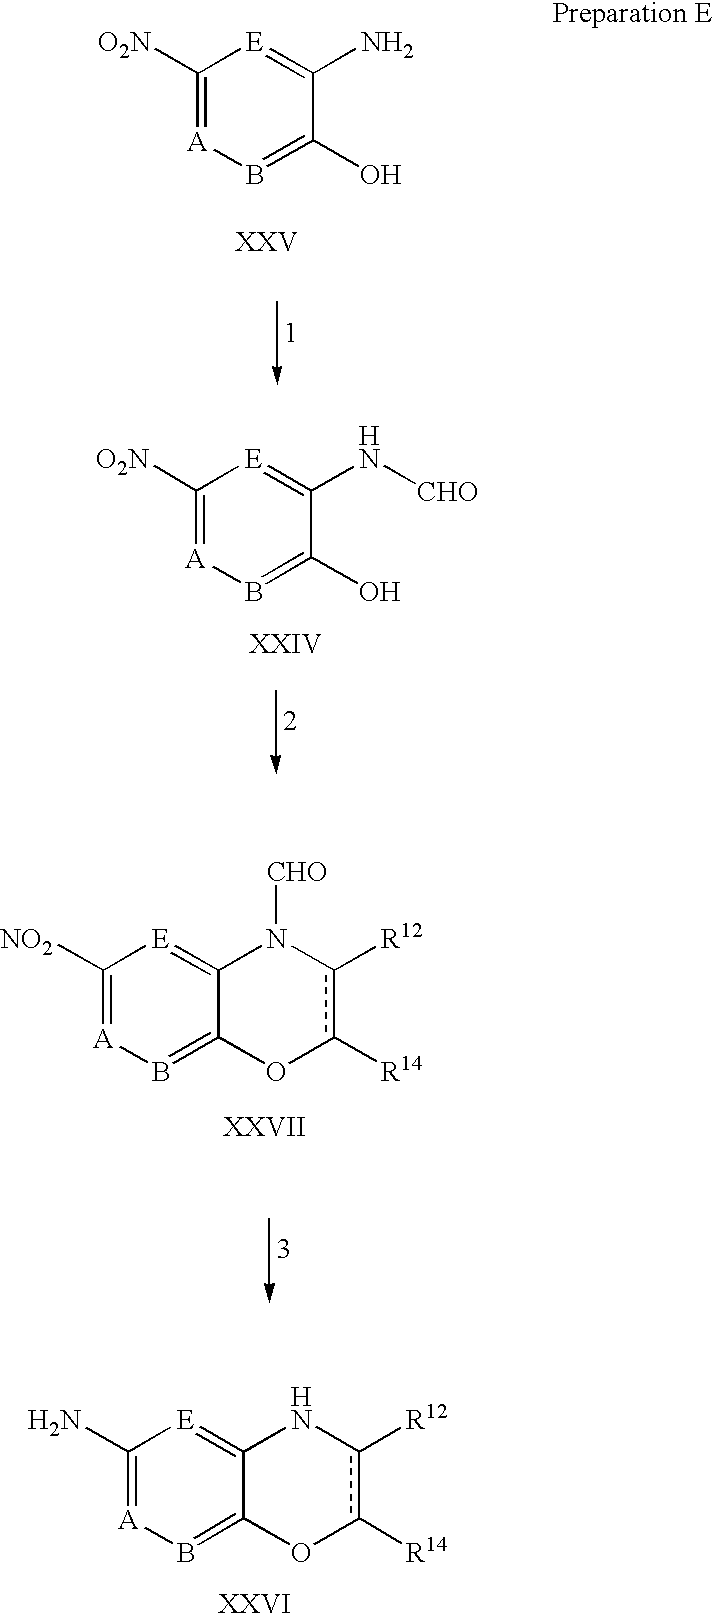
C1([O2N])=[A]B=C(O)C(N)=[E]1.C1([O2N])=[A]B=C(O)C(N[CHO])=[E]1.C1([NO2])=[A]B=C2C(=[E]1)N([CHO])c([R12])c([R14])O2.C1(N)=[A]B=C2C(=[E]1)Nc([R12])c([R14])O2
